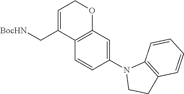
C1=CC(N2CCC3=C2C=CC=C3)=CC2=C1C(C[BocHN])=CCO2
